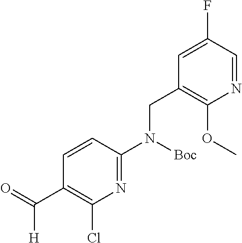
C1=CC(N([Boc])CC2=C(OC)N=CC(F)=C2)=NC(Cl)=C1C(=O)[H]
